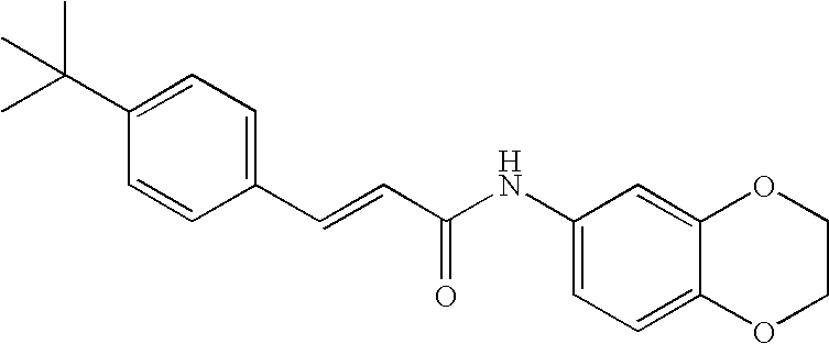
C1=C(C(C)(C)C)C=CC(C=CC(NC2=CC=C3C(=C2)OCCO3)=O)=C1
